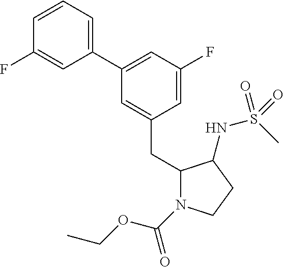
C1(C2=CC=CC(F)=C2)=CC(F)=CC(CC2N(C(OCC)=O)CCC2NS(C)(=O)=O)=C1
